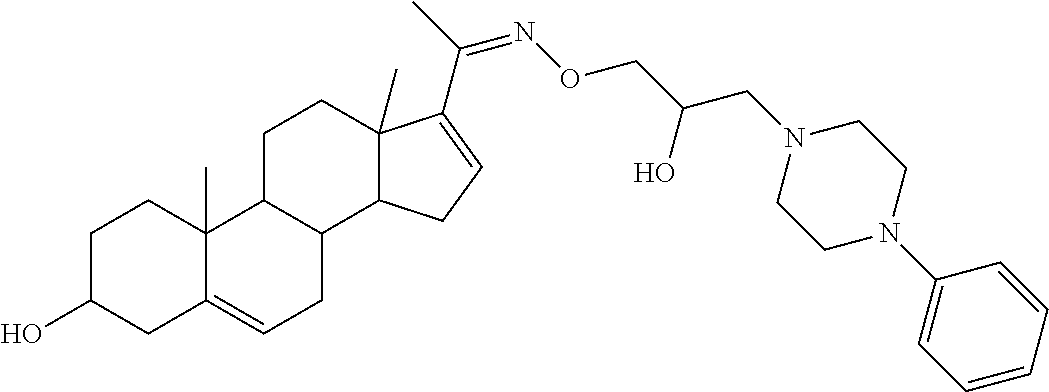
C1C(O)CC2=CCC3C(C2(C)C1)CCC1(C)C3CC=C1C(=NOCC(CN1CCN(C2=CC=CC=C2)CC1)O)C
